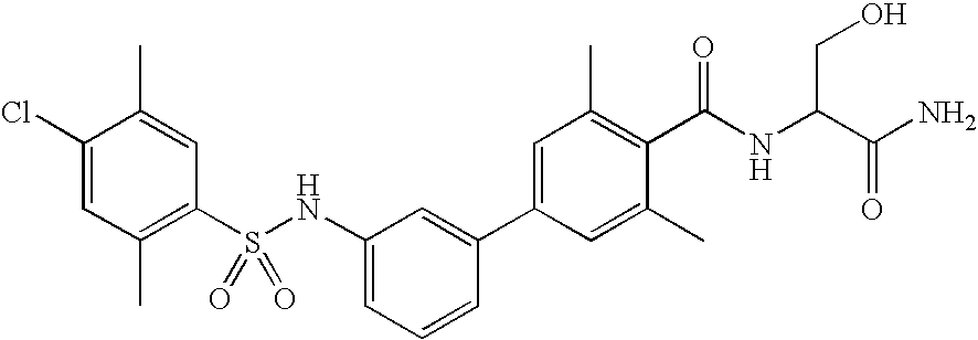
C1(NS(C2=C(C)C=C(Cl)C(C)=C2)(=O)=O)=CC=CC(C2=CC(C)=C(C(NC(C(N)=O)CO)=O)C(C)=C2)=C1
